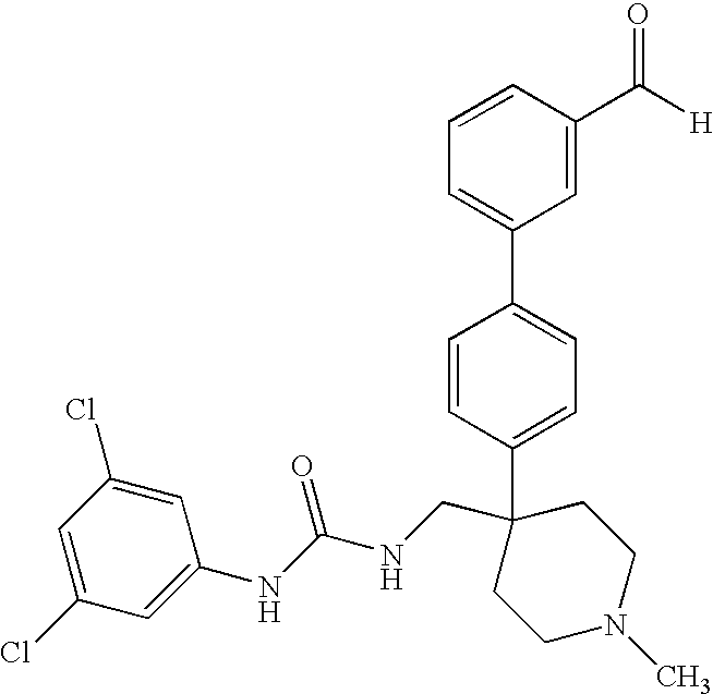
C1=C(C2(CNC(NC3=CC(Cl)=CC(Cl)=C3)=O)CCN(C)CC2)C=CC(C2=CC=CC(C([H])=O)=C2)=C1
